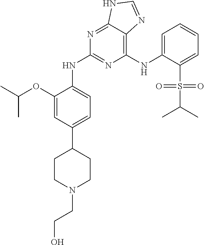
C(C)(C)OC1=CC(C2CCN(CCO)CC2)=CC=C1NC1=NC(NC2=CC=CC=C2S(C(C)C)(=O)=O)=C2C(=N1)NC=N2
